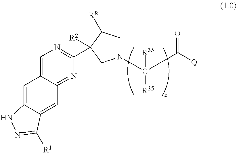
C1=C2C(=CC3=NC(C4([R2])C([R8])CN(C([R35])([R35])C(=O)[Q])C4)=NC=C13)C([R1])=NN2
